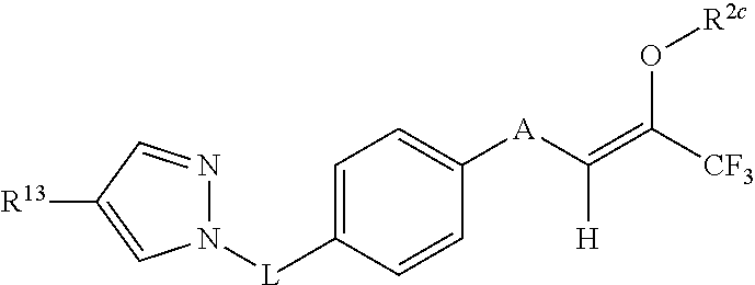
C1=C([L]N2N=CC([R13])=C2)C=CC([A]C(=C([CF3])O[R2c])[H])=C1
